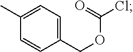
C1(COC(=O)Cl)=CC=C(C)C=C1
